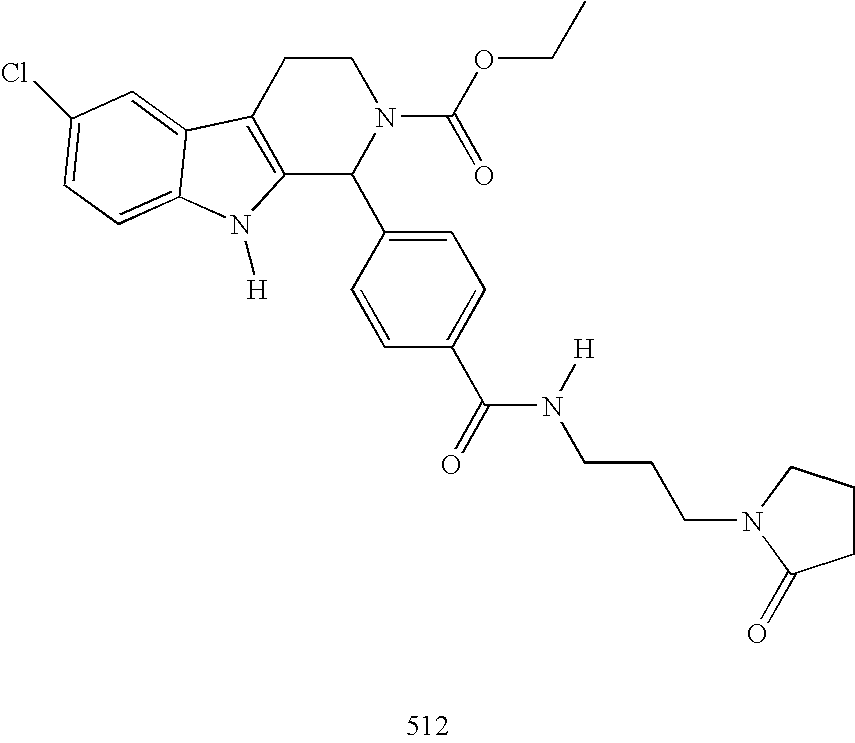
C12=C(CCN(C(OCC)=O)C1C1=CC=C(C(=O)N([H])CCCN3C(=O)CCC3)C=C1)C1=CC(Cl)=CC=C1N2[H]
